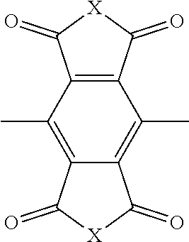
[X]1C(=O)C2=C(C1=O)C(C)=C1C(=C2C)C(=O)[X]C1=O
